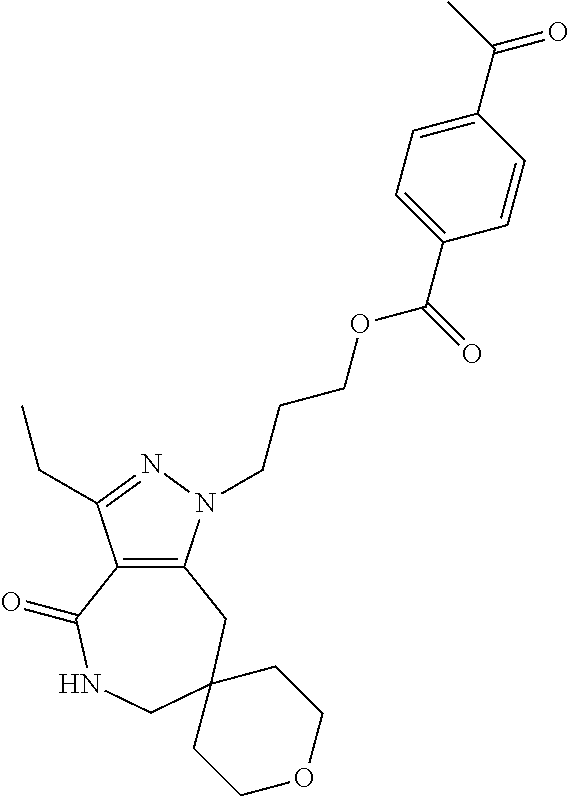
C12=C(N(CCCOC(C3=CC=C(C(C)=O)C=C3)=O)N=C1CC)CC1(CNC2=O)CCOCC1
